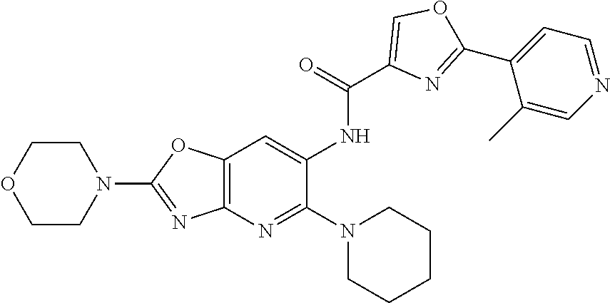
C12=C(N=C(N3CCCCC3)C(NC(C3=COC(C4=CC=NC=C4C)=N3)=O)=C1)N=C(N1CCOCC1)O2
